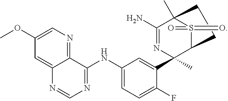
C1(NC2=CC=C(F)C(C3(C)N=C(N)C4(C)S(=O)(=O)C3CC4)=C2)=NC=NC2=CC(OC)=CN=C12
